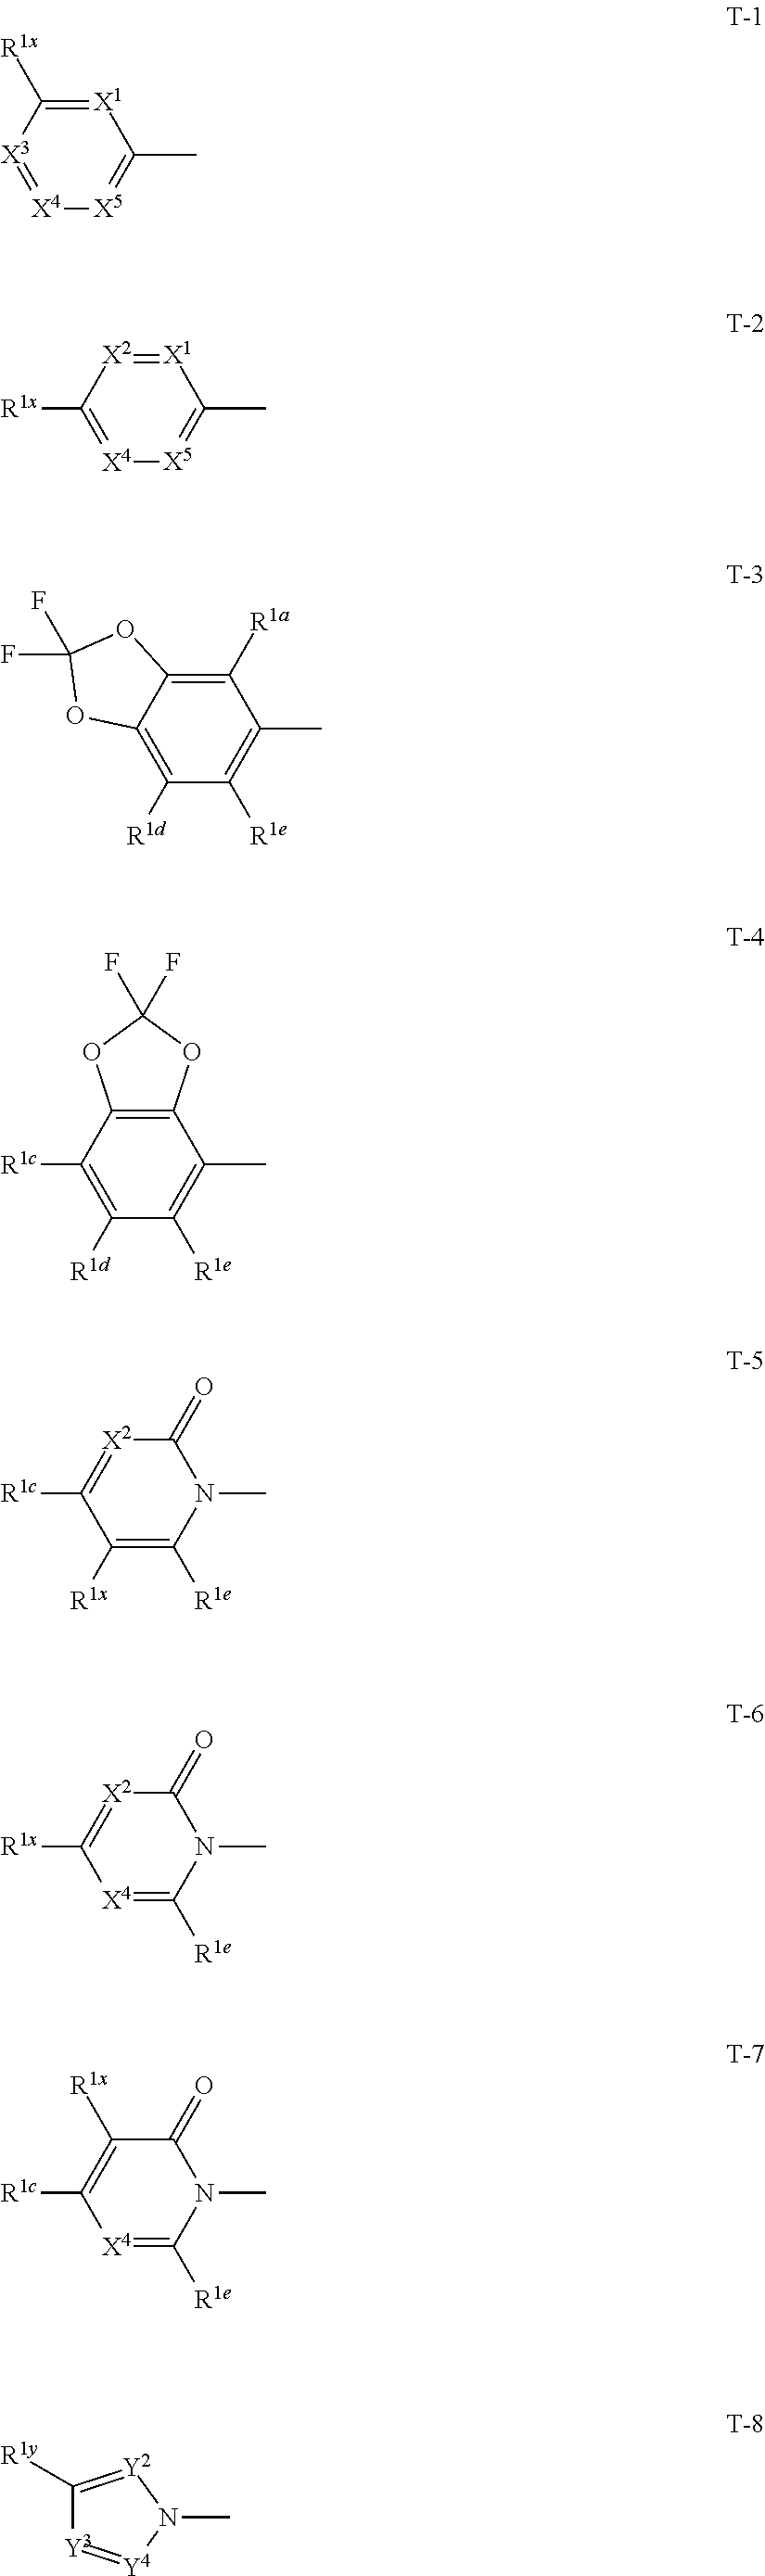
[X3]1=[X4][X5]=C(C)[X1]=C1[R1x].C1([R1x])=[X4][X5]=C(C)[X1]=[X2]1.C12=C([R1d])C([R1e])=C(C)C([R1a])=C1OC(F)(F)O2.C1([R1c])=C([R1d])C([R1e])=C(C)C2=C1OC(F)(F)O2.C1([R1c])=[X2]C(=O)N(C)C([R1e])=C1[R1x].C1([R1x])=[X2]C(=O)N(C)C([R1e])=[X4]1.C1([R1c])=C([R1x])C(=O)N(C)C([R1e])=[X4]1.C1([R1y])=[Y2]N(C)[Y4]=[Y3]1
